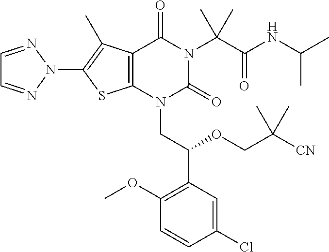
C12=C(N(CC(C3=C(OC)C=CC(Cl)=C3)OCC([CN])(C)C)C(=O)N(C(C(NC(C)C)=O)(C)C)C1=O)SC(N1N=CC=N1)=C2C
